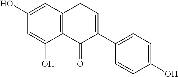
C1(O)=CC2=C(C(O)=C1)C(=O)C(C1=CC=C(O)C=C1)=CC2
